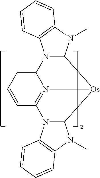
C1=CC=C2N3=C1N1C([Os]3C3N2C2=C(N3C)C=CC=C2)N(C)C2=C1C=CC=C2
